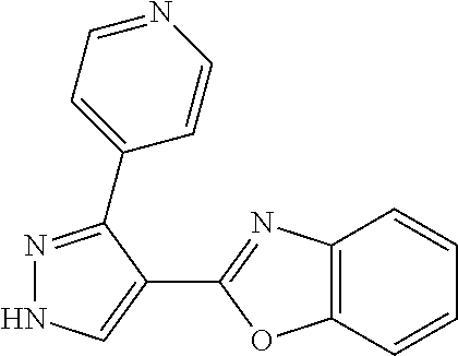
N1=C(C2=CC=NC=C2)C(C2=NC3=C(O2)C=CC=C3)=CN1
